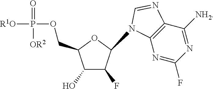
C1(O)C(F)C(N2C3=C(C([NH2])=NC(F)=N3)N=C2)OC1COP([R1O])(=O)[OR2]
